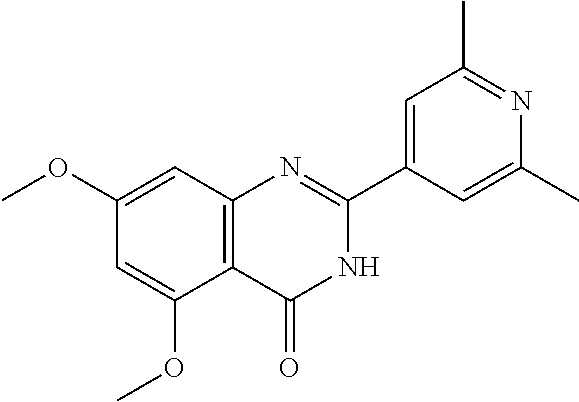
COC1=CC2=C(C(OC)=C1)C(=O)NC(C1=CC(C)=NC(C)=C1)=N2
